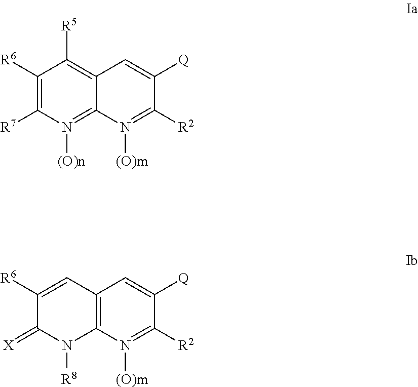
C1([R6])=C([R7])N([(O)n])=C2C(=C1[R5])C=C([Q])C([R2])=N2[(O)m].C1([R6])=CC2=C(N([R8])C1=[X])N([(O)m])=C([R2])C([Q])=C2
